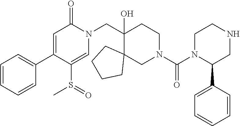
C(C1(O)C2(CN(C(N3C(C4=CC=CC=C4)CNCC3)=O)CC1)CCCC2)N1C(=O)C=C(C2=CC=CC=C2)C(S(C)=O)=C1
